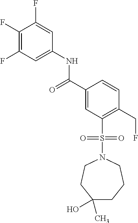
C1(F)=C(F)C=C(NC(C2=CC(S(N3CCC(C)(O)CCC3)(=O)=O)=C(CF)C=C2)=O)C=C1F
